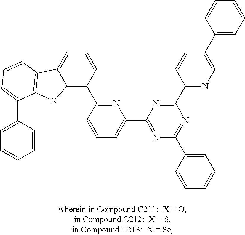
C12=C(C3=NC(C4=NC(C5=CC=CC=C5)=NC(C5=NC=C(C6=CC=CC=C6)C=C5)=N4)=CC=C3)C=CC=C1C1=C([X]2)C(C2=CC=CC=C2)=CC=C1
